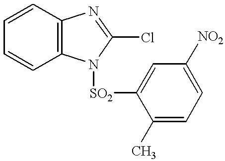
C12=C(N([SO2]C3=CC([NO2])=CC=C3C)C(Cl)=N1)C=CC=C2
